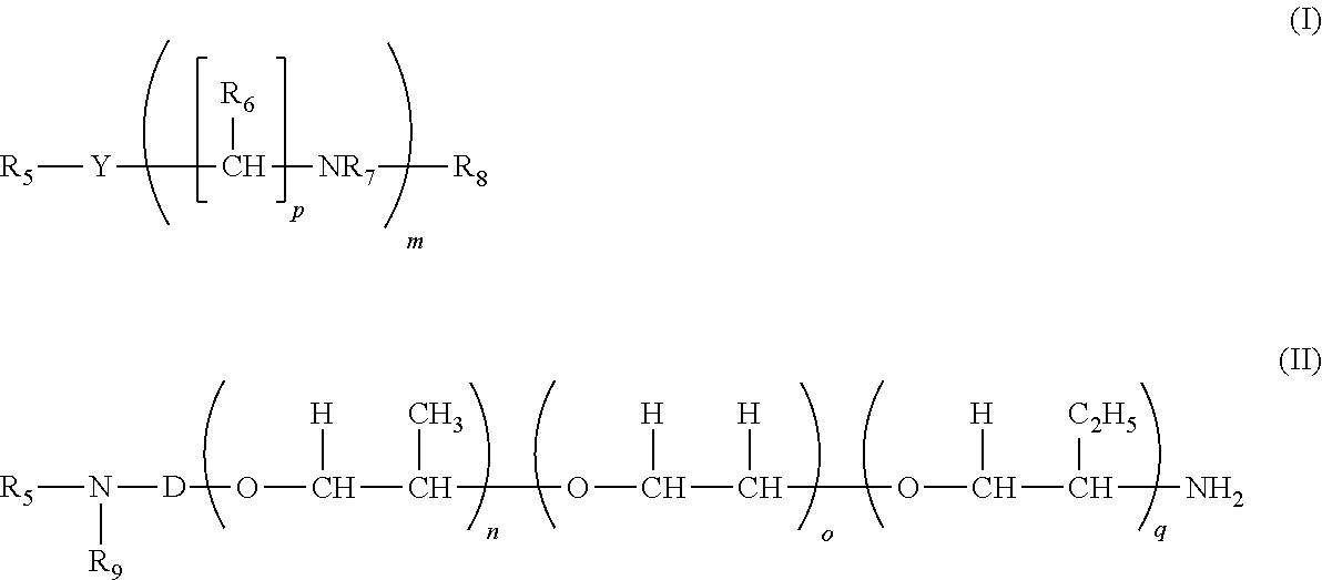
[D](OC(C(OC(C(OC(C(N)[C2H5])[H])[H])[H])C)[H])N([R5])[R9].[Y](C([NR7][R8])[R6])[R5]
